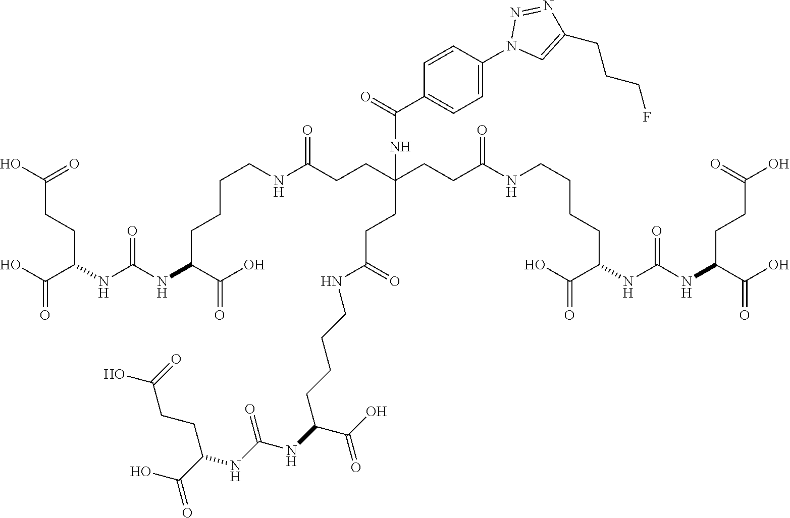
C(CCC(NC(NC(C(O)=O)CCC(=O)O)=O)C(=O)O)CNC(CCC(CCC(NCCCCC(NC(NC(C(O)=O)CCC(O)=O)=O)C(O)=O)=O)(NC(C1=CC=C(N2C=C(CCCF)N=N2)C=C1)=O)CCC(NCCCCC(C(O)=O)NC(NC(C(O)=O)CCC(O)=O)=O)=O)=O
